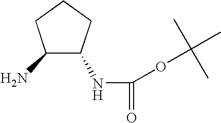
C1(N)C(NC(=O)OC(C)(C)C)CCC1
